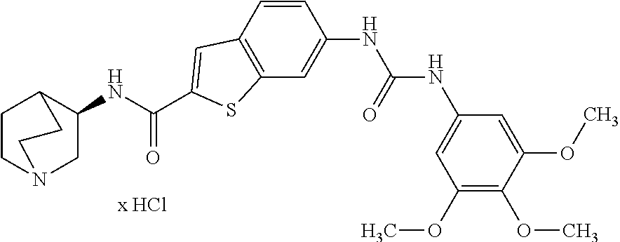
C1(NC(=O)C2=CC3=C(C=C(NC(=O)NC4=CC(OC)=C(OC)C(OC)=C4)C=C3)S2)CN2CCC1CC2
